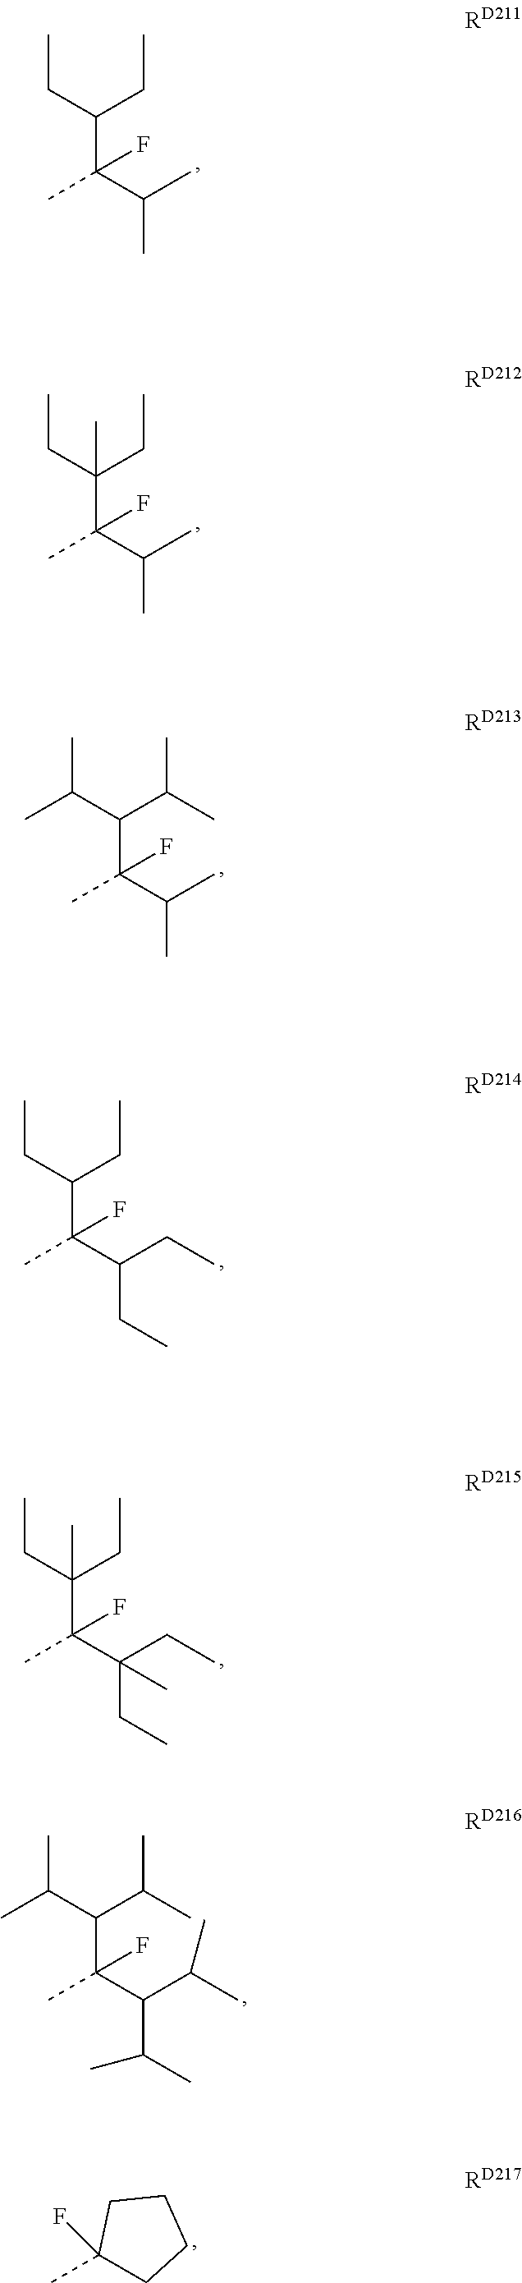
C(C(C(C)C)(F)C)(CC)CC.C(C(C(C)C)(F)C)(CC)(CC)C.C(C(C(C)C)(F)C)(C(C)C)C(C)C.C(C(C(CC)CC)(F)C)(CC)CC.C(C(C(CC)(CC)C)(F)C)(CC)(CC)C.C(C(C(C(C)C)C(C)C)(F)C)(C(C)C)C(C)C.C1(F)(C)CCCC1
